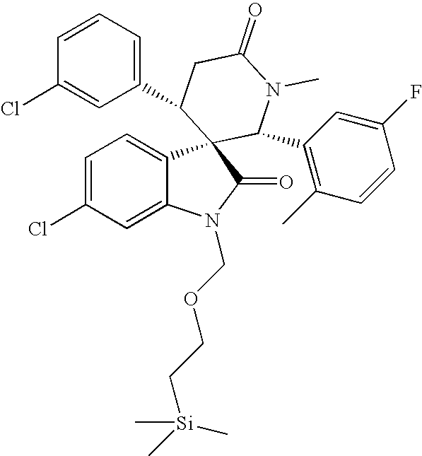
C1=C(Cl)C=C2C(=C1)C1(C(=O)N2COCC[Si](C)(C)C)C(C2=C(C)C=CC(F)=C2)N(C)C(=O)CC1C1=CC=CC(Cl)=C1
